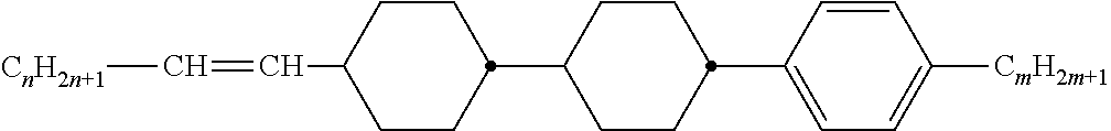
C1(C2CCC(C=C[CnH2n+1])CC2)CCC(C2=CC=C([CmH2m+1])C=C2)CC1
